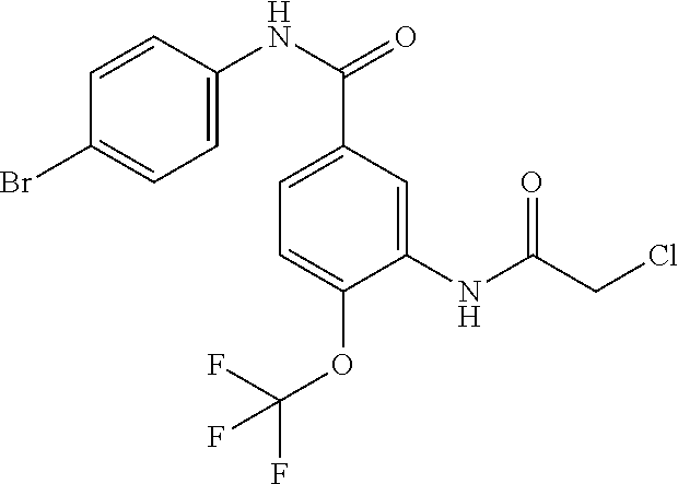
C1(NC(CCl)=O)=CC(C(NC2=CC=C(Br)C=C2)=O)=CC=C1OC(F)(F)F
